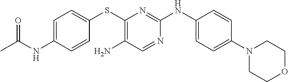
CC(NC1=CC=C(SC2=C(N)C=NC(NC3=CC=C(N4CCOCC4)C=C3)=N2)C=C1)=O
